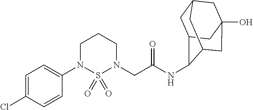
C1(N2CCCN(CC(=O)NC3C4CC5CC(O)(CC3C5)C4)S2(=O)=O)=CC=C(Cl)C=C1
